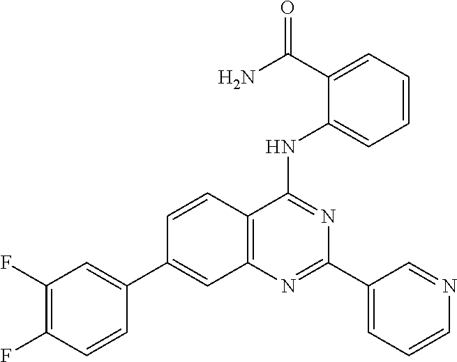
C12=C(N=C(C3=CC=CN=C3)N=C1NC1=CC=CC=C1C(N)=O)C=C(C1=CC(F)=C(F)C=C1)C=C2
